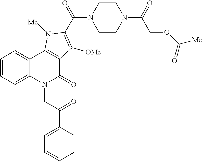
C1=CC=C2C(=C1)C1=C(C(=O)N2CC(=O)C2=CC=CC=C2)C([OMe])=C(C(N2CCN(C(COC([Me])=O)=O)CC2)=O)N1[Me]
